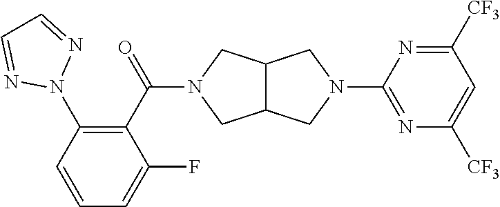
C12C(CN(C3=NC([CF3])=CC([CF3])=N3)C1)CN(C(C1=C(N3N=CC=N3)C=CC=C1F)=O)C2
